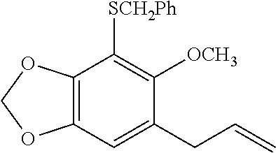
C12=C(OCO1)C([SCH2Ph])=C([OCH3])C(CC=C)=C2
